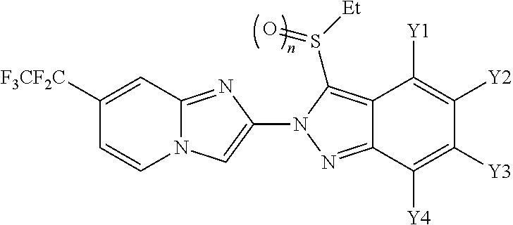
N12C(=NC(N3N=C4C(=C3S([Et])=O)C([Y1])=C([Y2])C([Y3])=C4[Y4])=C1)C=C([F3CF2C])C=C2
